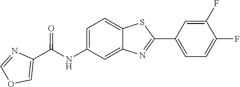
C1=C(NC(C2=COC=N2)=O)C=C2C(=C1)SC(C1=CC=C(F)C(F)=C1)=N2
